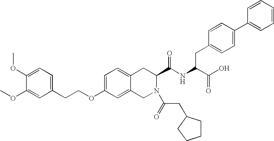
C12=CC=C(OCCC3=CC=C(OC)C(OC)=C3)C=C1CN(C(=O)CC1CCCC1)C(C(NC(C(O)=O)CC1=CC=C(C3=CC=CC=C3)C=C1)=O)C2
